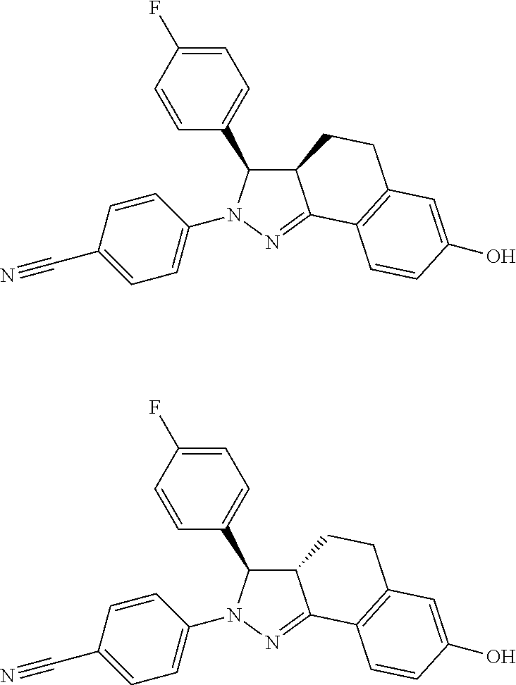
C12C(C3=CC=C(F)C=C3)N(C3=CC=C(C#N)C=C3)N=C1C1=C(CC2)C=C(O)C=C1.C12C(C3=CC=C(F)C=C3)N(C3=CC=C(C#N)C=C3)N=C1C1=C(CC2)C=C(O)C=C1
